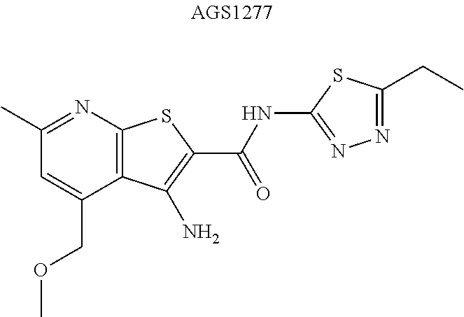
C1=C(COC)C2=C(N=C1C)SC(C(NC1=NN=C(CC)S1)=O)=C2N
